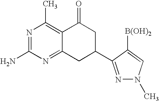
N1=C(N)N=C2C(=C1C)C(=O)CC(C1=NN(C)C=C1[B(OH)2])C2
